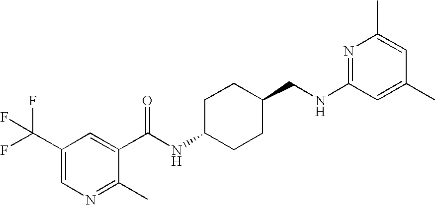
C1(C(F)(F)F)=CN=C(C)C(C(NC2CCC(CNC3=NC(C)=CC(C)=C3)CC2)=O)=C1
